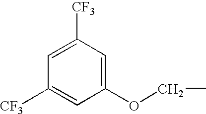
C1=C([CF3])C=C(OCC)C=C1[CF3]
